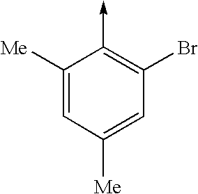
C1([Me])=CC([Me])=CC(Br)=C1->C
